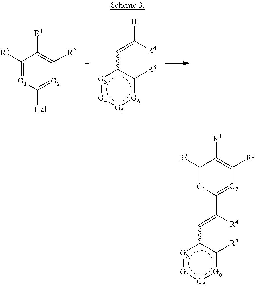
c1(C=C([R4])[H])[G3]:[G4]:[G5]:[G6]c1[R5].[R1]C1=C([R2])[G2]=C([Hal])[G1]=C1[R3].c1(C=C([R4])C2=[G2]C([R2])=C([R1])C([R3])=[G1]2)[G3]:[G4]:[G5]:[G6]c1[R5]
